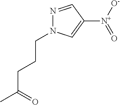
N1=CC([N+](=O)[O-])=CN1CCCC(=O)C
